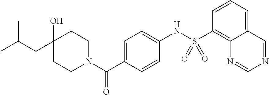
C1(O)(CC(C)C)CCN(C(C2=CC=C(NS(C3=C4C(=CC=C3)C=NC=N4)(=O)=O)C=C2)=O)CC1
